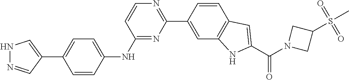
N1N=CC(C2=CC=C(NC3=NC(C4=CC5=C(C=C4)C=C(C(N4CC(S(C)(=O)=O)C4)=O)N5)=NC=C3)C=C2)=C1
